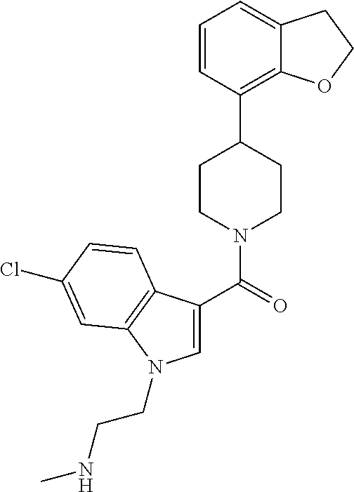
C1=CC(C2CCN(C(=O)C3=CN(CCNC)C4=C3C=CC(Cl)=C4)CC2)=C2C(=C1)CCO2
